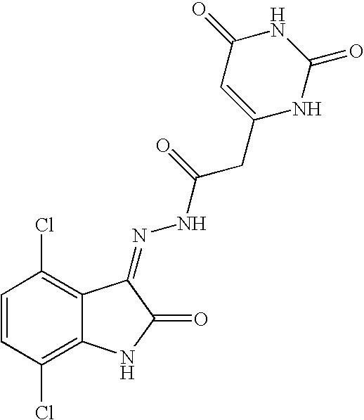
C1=CC(Cl)=C2C(=C1Cl)C(=NNC(CC1=CC(=O)NC(=O)N1)=O)C(=O)N2
